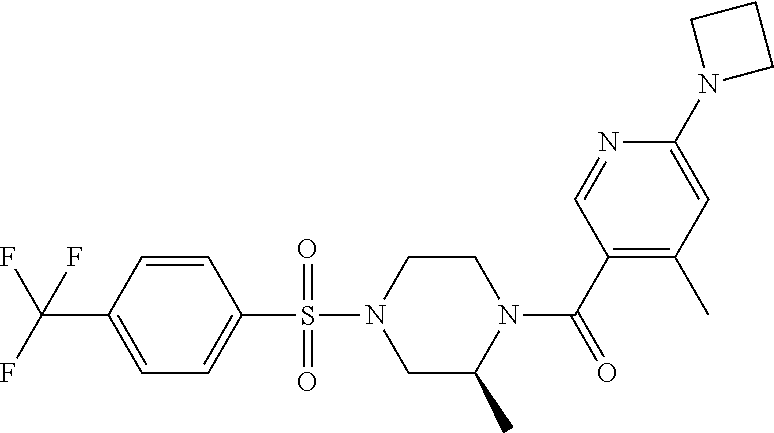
C1=CC(C(F)(F)F)=CC=C1S(N1CC(C)N(C(C2=C(C)C=C(N3CCC3)N=C2)=O)CC1)(=O)=O
